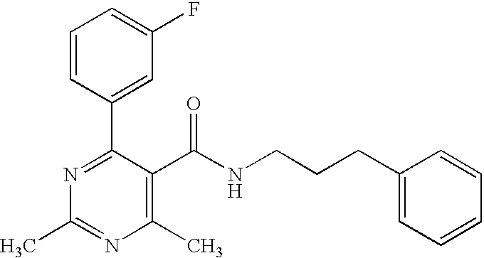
C1=CC(C2=NC(C)=NC(C)=C2C(NCCCC2=CC=CC=C2)=O)=CC(F)=C1
